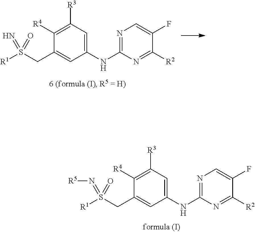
[R1]S(CC1=CC(NC2=NC=C(F)C([R2])=N2)=CC([R3])=C1[R4])(=O)=N[R5].[R1]S(CC1=CC(NC2=NC=C(F)C([R2])=N2)=CC([R3])=C1[R4])(=O)=N
